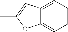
C1=CC=C2C(=C1)OC(C)=C2
